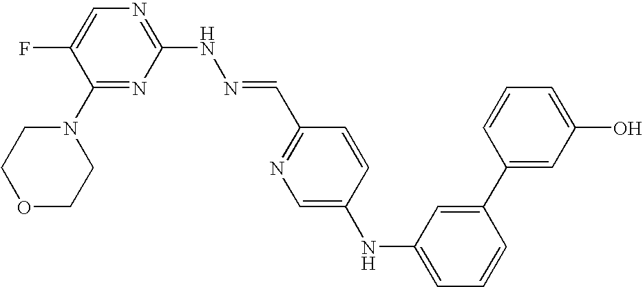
N1=C(NN=CC2=NC=C(NC3=CC=CC(C4=CC(O)=CC=C4)=C3)C=C2)N=C(N2CCOCC2)C(F)=C1
